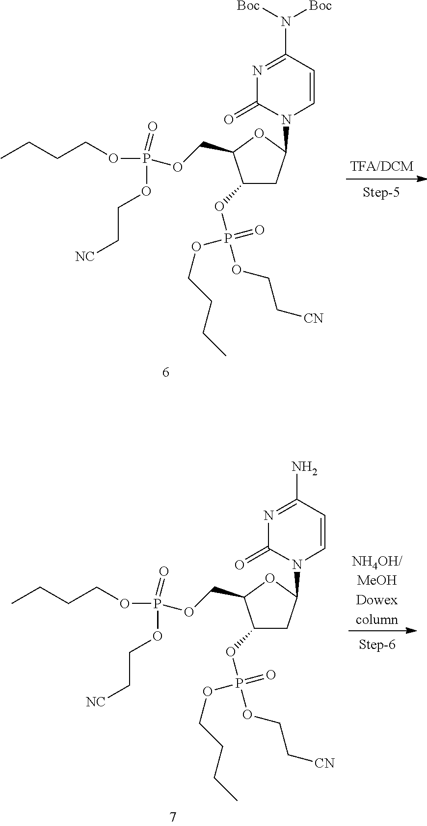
C1(OP(OCC[CN])(OCCCC)=O)CC(N2C(=O)N=C(N([Boc])[Boc])C=C2)OC1COP(OCCCC)(OCC[NC])=O.[NH4OH/MeOHDowexcolumn].C1(OP(OCC[CN])(OCCCC)=O)CC(N2C(=O)N=C(N)C=C2)OC1COP(OCCCC)(OCC[NC])=O
